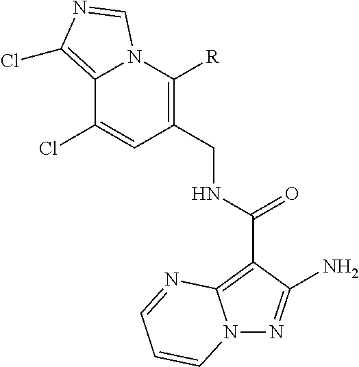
C12=C(Cl)N=CN1C([R])=C(CNC(C1=C3N(N=C1N)C=CC=N3)=O)C=C2Cl
